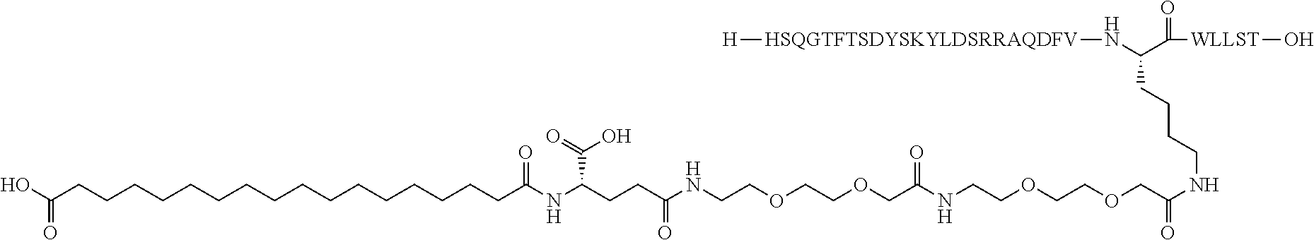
C(CC(NCCOCCOCC(NCCOCCOCC(NCCCCC(N[HSQGTFTSDYSKYLDSRRAQDFV][H])C(=O)[WLLST]O)=O)=O)=O)C(NC(=O)CCCCCCCCCCCCCCCCC(O)=O)C(=O)O
